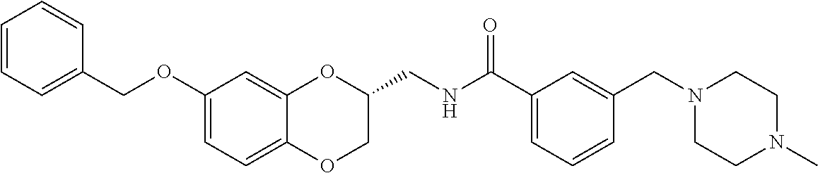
C1(OCC2=CC=CC=C2)=CC=C2C(=C1)OC(CNC(C1=CC=CC(CN3CCN(C)CC3)=C1)=O)CO2
